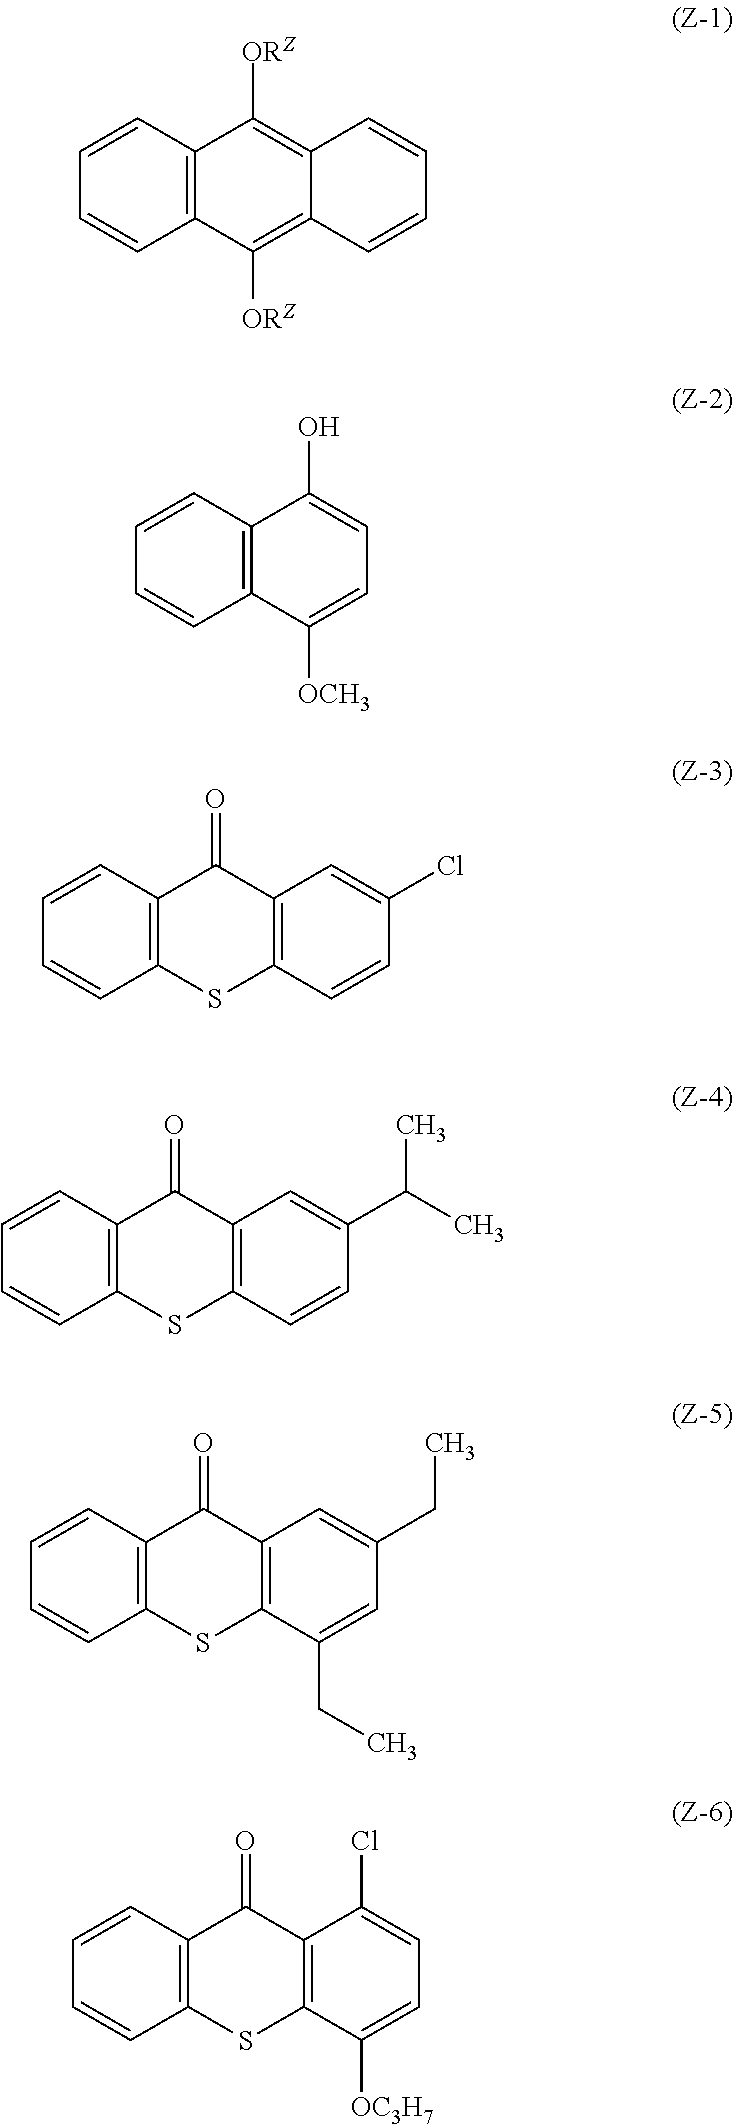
C1=CC2=C(C=C1)C([ORZ])=C1C(=C2[ORZ])C=CC=C1.C1=CC2=C(C=C1)C([OCH3])=CC=C2O.C1=CC2=C(C=C1)SC1=C(C2=O)C=C(Cl)C=C1.C1=CC2=C(C=C1)SC1=C(C2=O)C=C(C(C)C)C=C1.C1=CC2=C(C=C1)SC1=C(C2=O)C=C(CC)C=C1CC.C1=CC2=C(C=C1)SC1=C(C2=O)C(Cl)=CC=C1[OC3H7]
